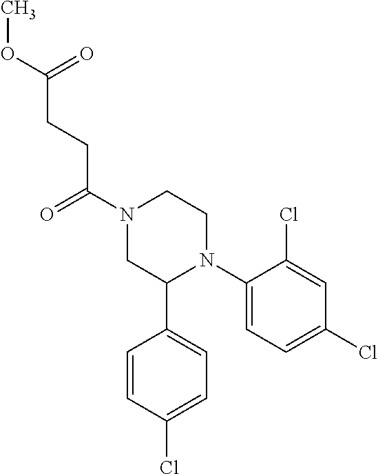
COC(=O)CCC(N1CC(C2=CC=C(Cl)C=C2)N(C2=CC=C(Cl)C=C2Cl)CC1)=O
